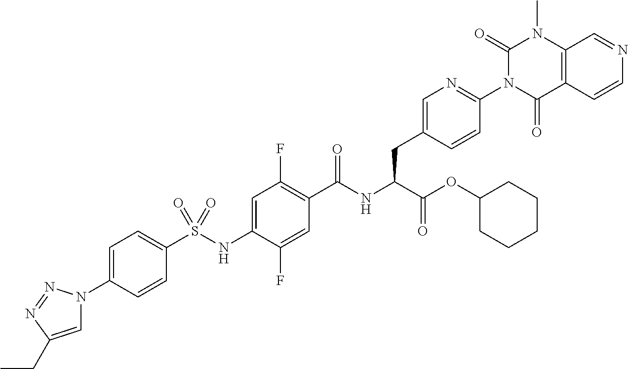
C1=C(N2C=C(CC)N=N2)C=CC(S(=O)(=O)NC2=CC(F)=C(C(=O)NC(C(OC3CCCCC3)=O)CC3=CN=C(N4C(=O)C5=C(N(C)C4=O)C=NC=C5)C=C3)C=C2F)=C1
